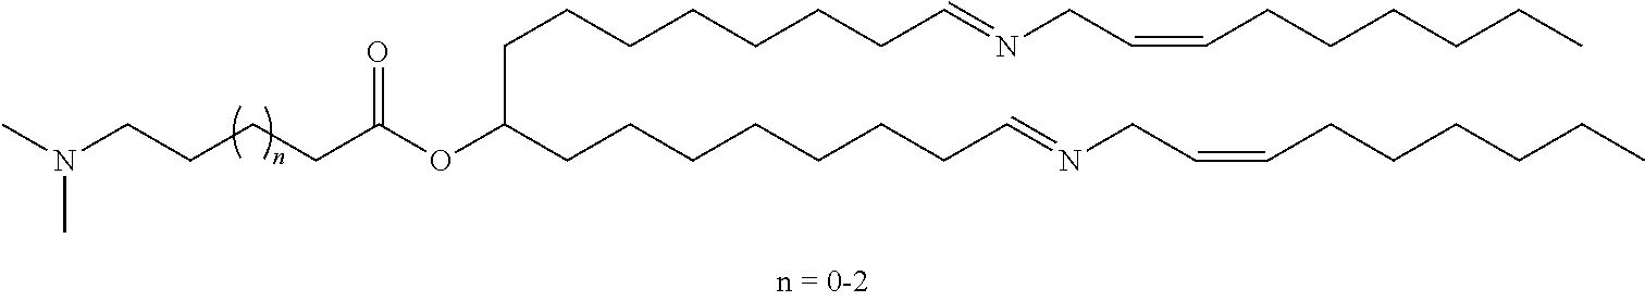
C(CCCC(OC(CCCCCCCC=NCC=CCCCCCC)CCCCCCCC=NCC=CCCCCCC)=O)N(C)C
